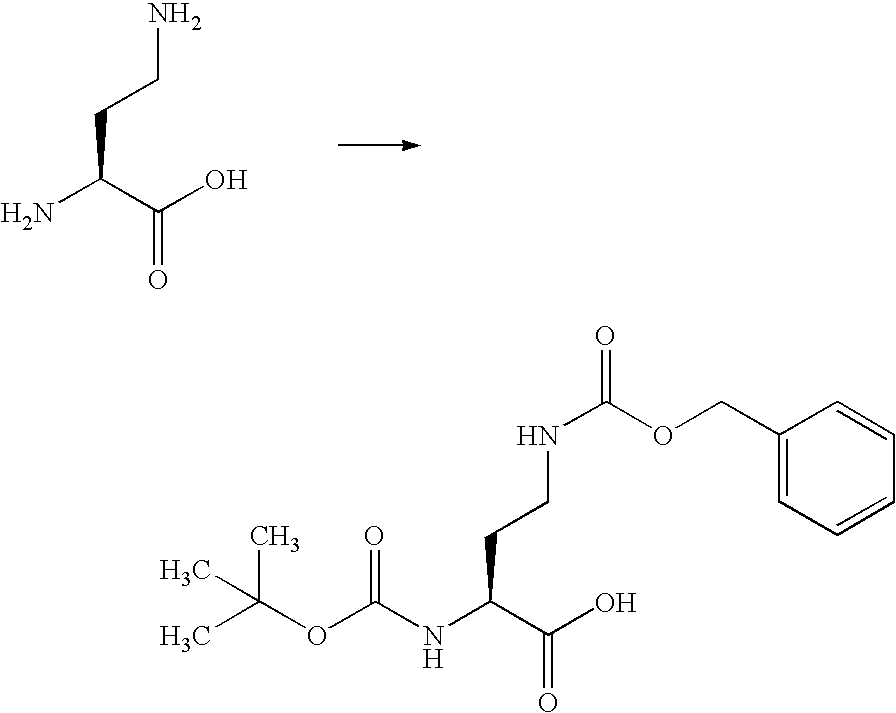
NC(CCN)C(O)=O.CC(OC(=O)NC(CCNC(OCC1=CC=CC=C1)=O)C(O)=O)(C)C
